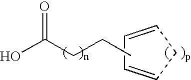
OC(CCC)=O.C1=CCC=C1
